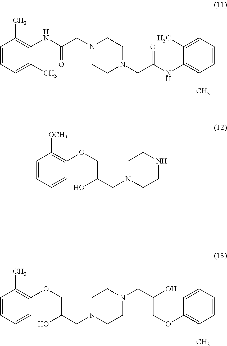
C1=CC=C(C)C(NC(CN2CCN(CC(NC3=C(C)C=CC=C3C)=O)CC2)=O)=C1C.C1=CC=CC(OCC(CN2CCNCC2)O)=C1[OCH3].C1=CC=CC(OCC(CN2CCN(CC(COC3=C(C)C=CC=C3)O)CC2)O)=C1C
